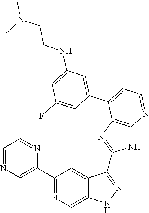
C1(C2=NC=C3C(=C2)C(C2=NC4=C(N2)N=CC=C4C2=CC(NCCN(C)C)=CC(F)=C2)=NN3)=CN=CC=N1
